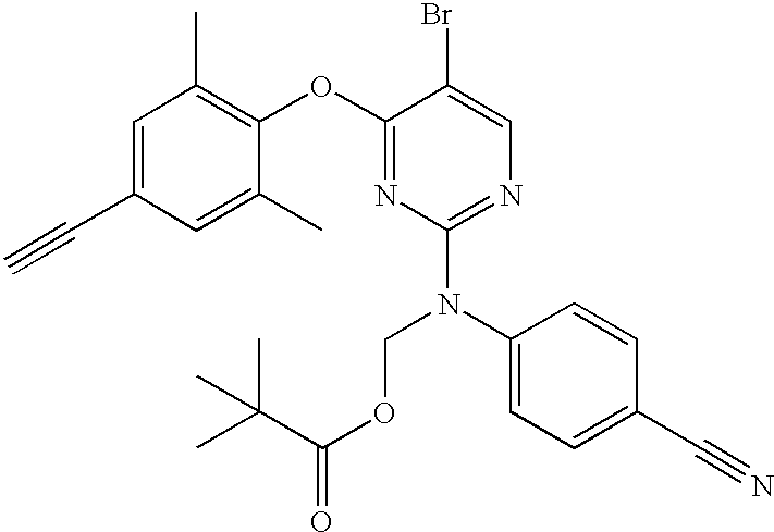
C1=C(C)C(OC2=NC(N(C3=CC=C(C#N)C=C3)COC(C(C)(C)C)=O)=NC=C2Br)=C(C)C=C1C#C
